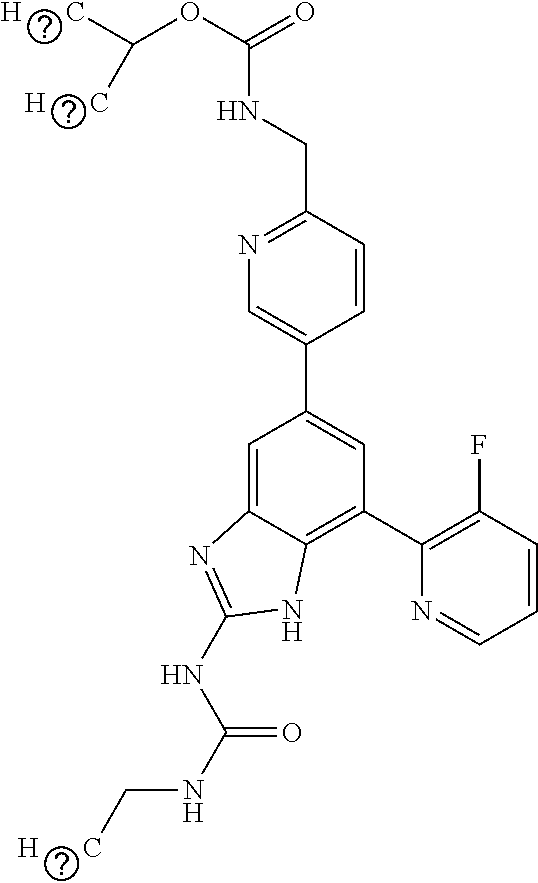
C1=CC(CNC(OC([H      C])[H      C])=O)=NC=C1C1=CC(C2=C(F)C=CC=N2)=C2C(=C1)N=C(NC(NC[H      C])=O)N2
